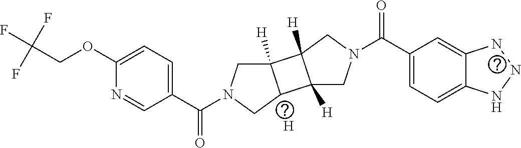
C1(OCC(F)(F)F)=CC=C(C(N2CC3([H])C(C2)C2([H])C3([H])CN(C(C3=CC=C4C(=C3)NNN4)=O)C2)=O)C=N1.[H]
